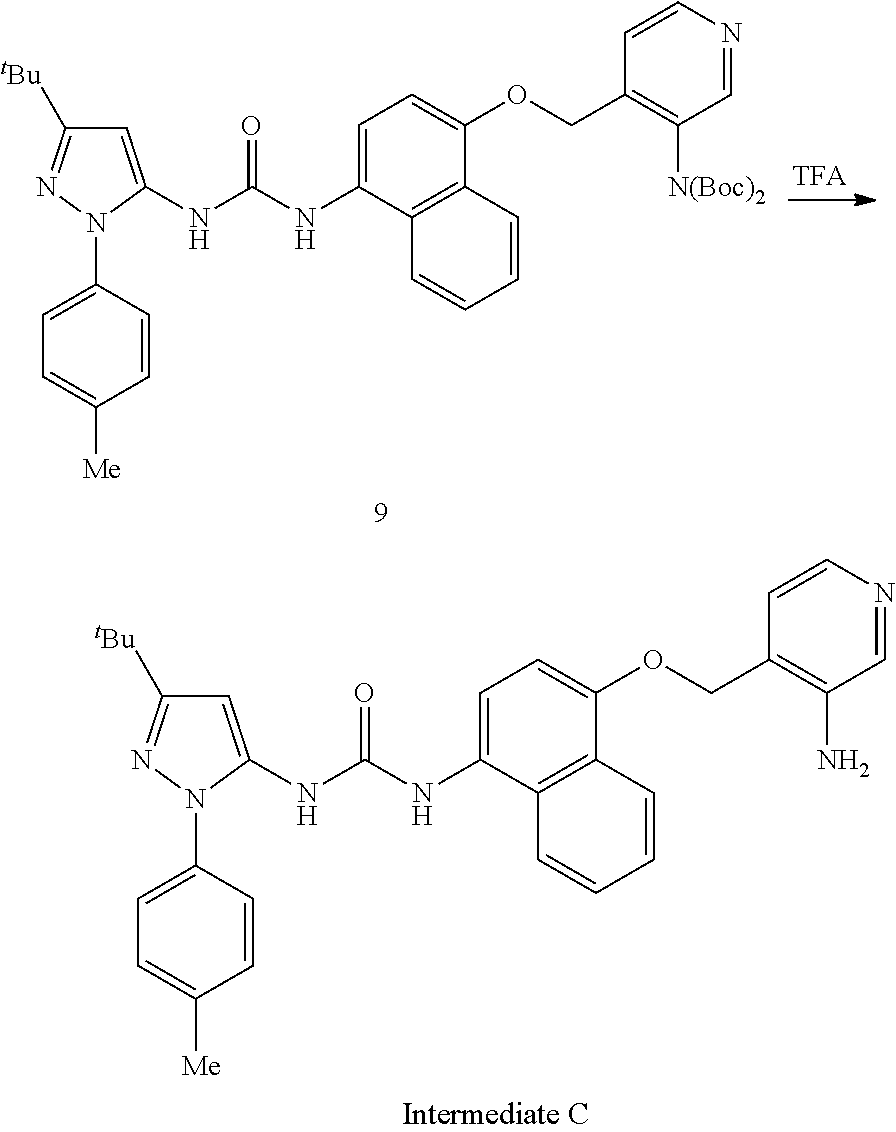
C1=C(NC(NC2=CC=C(OCC3=C(N)C=NC=C3)C3=C2C=CC=C3)=O)N(C2=CC=C([Me])C=C2)N=C1[tBu].C1=C(NC(NC2=CC=C(OCC3=C([N(Boc)2])C=NC=C3)C3=C2C=CC=C3)=O)N(C2=CC=C([Me])C=C2)N=C1[tBu]
